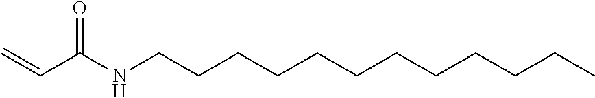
C(C(NCCCCCCCCCCCC)=O)=C
